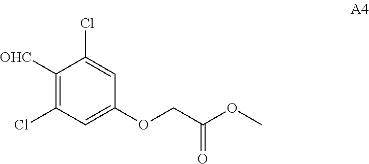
C1([OHC])=C(Cl)C=C(OCC(OC)=O)C=C1Cl
